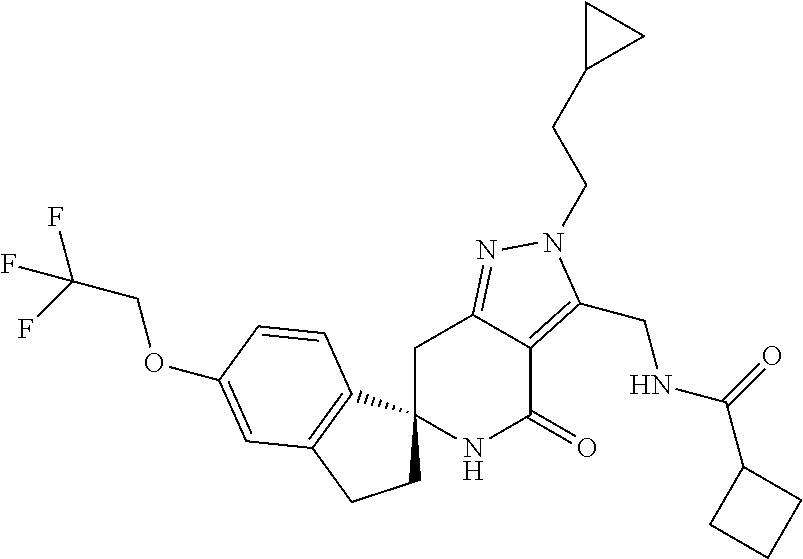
C(C(F)(F)F)OC1=CC2=C(C3(CC2)NC(=O)C2=C(CNC(=O)C4CCC4)N(CCC4CC4)N=C2C3)C=C1
